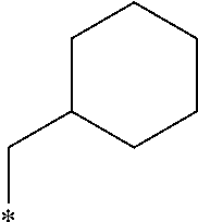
C1C(C*)CCCC1
